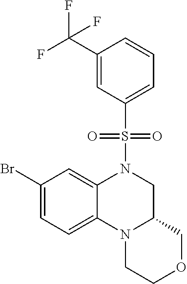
C1(C(F)(F)F)=CC(S(N2C3=CC(Br)=CC=C3N3C(C2)COCC3)(=O)=O)=CC=C1
